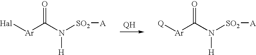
[Q][Ar]C(N([SO2][A])[H])=O.[Hal][Ar]C(N([SO2][A])[H])=O
